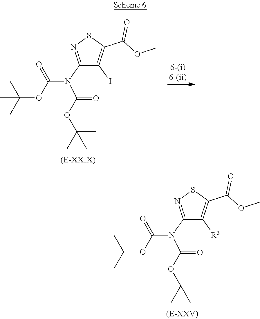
C1(N(C(=O)OC(C)(C)C)C(=O)OC(C)(C)C)=NSC(C(=O)OC)=C1I.C1(N(C(=O)OC(C)(C)C)C(=O)OC(C)(C)C)=NSC(C(=O)OC)=C1[R3]
